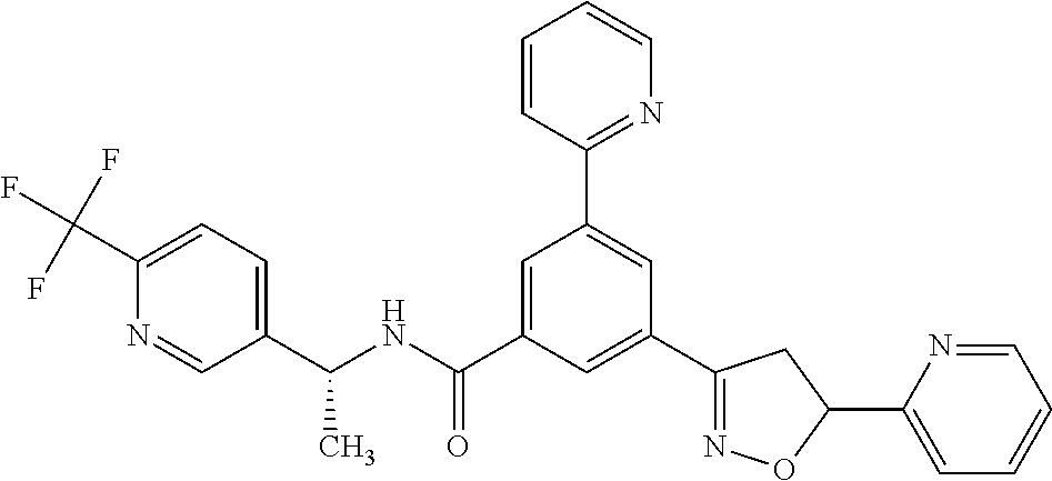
C1(C2=NOC(C3=CC=CC=N3)C2)=CC(C(NC(C2=CC=C(C(F)(F)F)N=C2)C)=O)=CC(C2=NC=CC=C2)=C1
